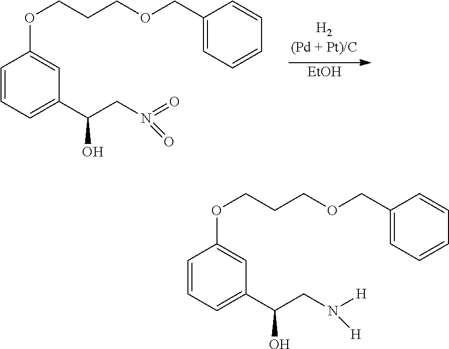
C1=CC=C(C(CN(=O)=O)O)C=C1OCCCOCC1=CC=CC=C1.[EtOH].C1=CC=C(C(CN([H])[H])O)C=C1OCCCOCC1=CC=CC=C1
